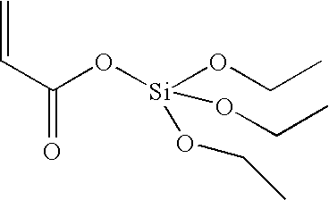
C=CC(=O)O[Si](OCC)(OCC)OCC
